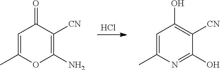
Cl.C1=C(C)N=C(O)C([CN])=C1O.C1=C(C)OC(N)=C([CN])C1=O
